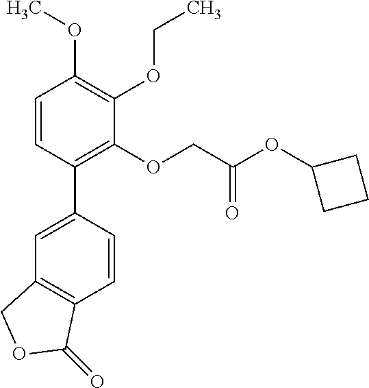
C1=C(C2=C(OCC(OC3CCC3)=O)C(OCC)=C(OC)C=C2)C=CC2=C1COC2=O
